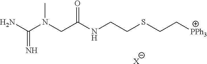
CN(CC(NCCSCC[PPh3])=O)C(N)=N.[X]
